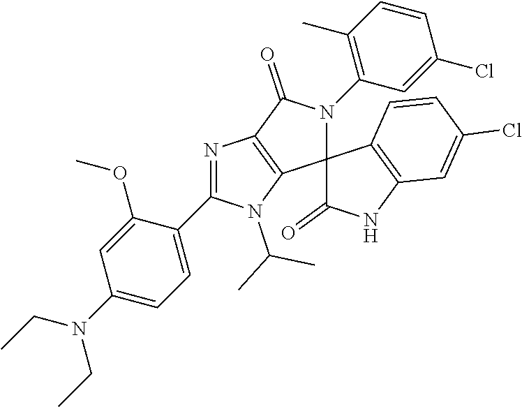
N1=C(C2=CC=C(N(CC)CC)C=C2OC)N(C(C)C)C2=C1C(=O)N(C1=C(C)C=CC(Cl)=C1)C21C(=O)NC2=C1C=CC(Cl)=C2
